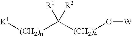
[(CH2)n](C([(CH2)4]O[W])([R1])[R2])[K1]
